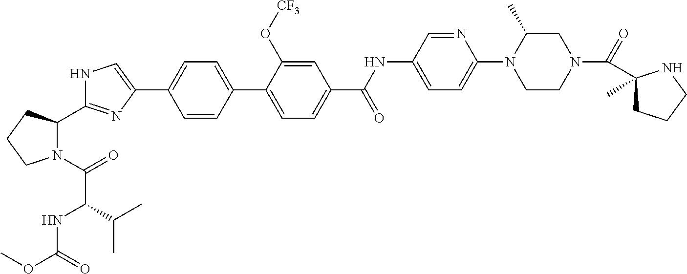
C1=CC(C2=CC=C(C(NC3=CC=C(N4CCN(C(=O)C5(C)CCCN5)CC4C)N=C3)=O)C=C2O[CF3])=CC=C1C1=CNC(C2N(C(=O)C(NC(OC)=O)C(C)C)CCC2)=N1
